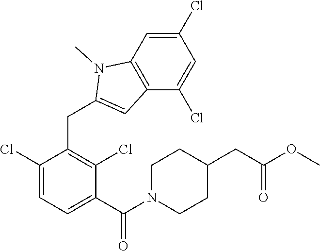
C1(Cl)=CC=C(C(N2CCC(CC(OC)=O)CC2)=O)C(Cl)=C1CC1=CC2=C(N1C)C=C(Cl)C=C2Cl
